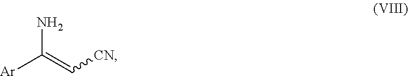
[Ar]C(=C[CN])N
